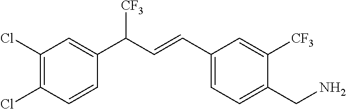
C1=CC(C(C=CC2=CC=C(CN)C([CF3])=C2)[CF3])=CC(Cl)=C1Cl
